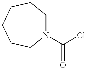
C(=O)(N1CCCCCC1)Cl
